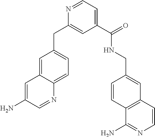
C1=C2C(=CC=C1CC1=CC(C(NCC3=CC4=C(C=C3)C(N)=NC=C4)=O)=CC=N1)N=CC(N)=C2
